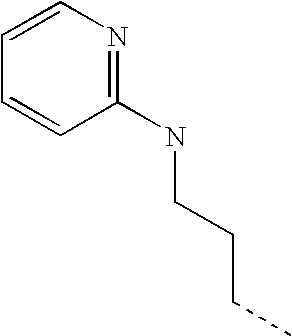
C1(NCCCC)=NC=CC=C1
